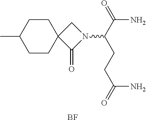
C1CC(C)CCC12C(=O)N(C(C(=O)N)CCC(=O)N)C2.[BF]
